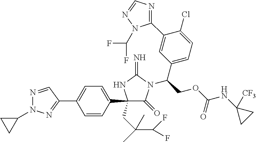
C1(C2=CC=C(C3=NN(C4CC4)N=C3)C=C2)(CC(C(F)F)(C)C)C(=O)N(C(C2=CC=C(Cl)C(C3=NC=NN3C(F)F)=C2)COC(NC2([CF3])CC2)=O)C(=N)N1
